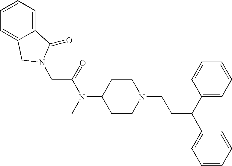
C(C(=O)N(C)C1CCN(CCC(C2=CC=CC=C2)C2=CC=CC=C2)CC1)N1CC2=CC=CC=C2C1=O
